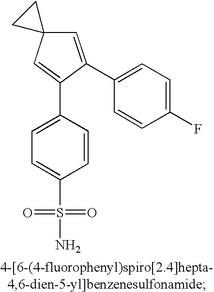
C1=CC(C2=CC3(C=C2C2=CC=C(F)C=C2)CC3)=CC=C1S(N)(=O)=O
